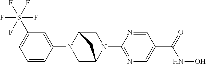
C1=CC(N2CC3N(C4=NC=C(C(=O)NO)C=N4)CC2C3)=CC(S(F)(F)(F)(F)F)=C1
